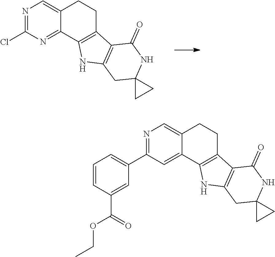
N1=C(Cl)N=C2C(=C1)CCC1=C2NC2=C1C(=O)NC1(C2)CC1.N1=C(C2=CC=CC(C(=O)OCC)=C2)C=C2C(=C1)CCC1=C2NC2=C1C(=O)NC1(C2)CC1
